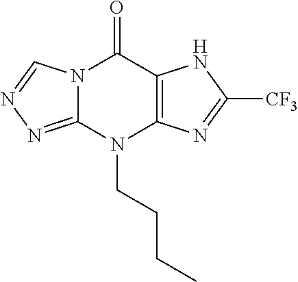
N12C(=NN=C1)N(CCCC)C1=C(C2=O)NC([CF3])=N1
